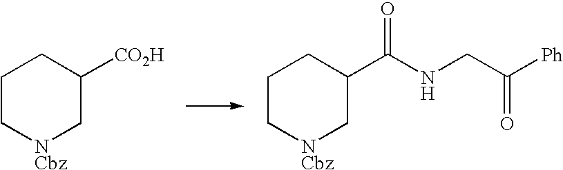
C1C[NCbz]CC([CO2H])C1.C1C[NCbz]CC(C(NCC([Ph])=O)=O)C1
